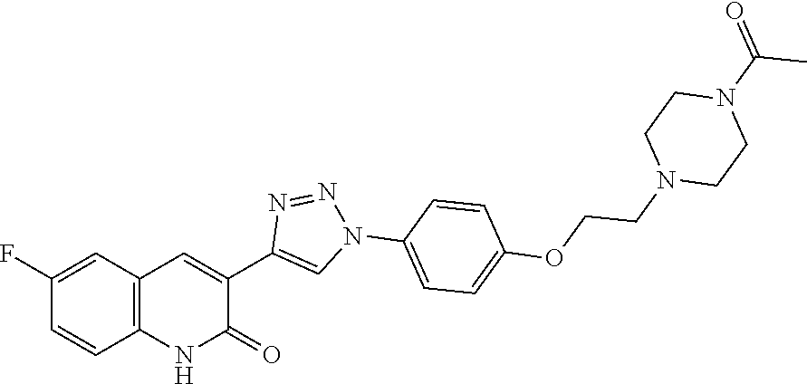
C1(F)=CC2=C(C=C1)NC(=O)C(C1=CN(C3=CC=C(OCCN4CCN(C(=O)C)CC4)C=C3)N=N1)=C2
